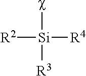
[R2][Si]([R4])(c)[R3]
